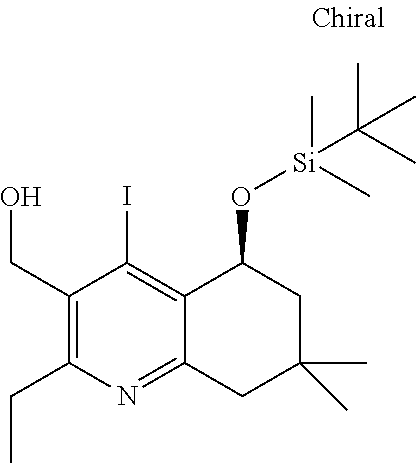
C(C1=C(CC)N=C2C(=C1I)C(O[Si](C)(C)C(C)(C)C)CC(C)(C)C2)O
